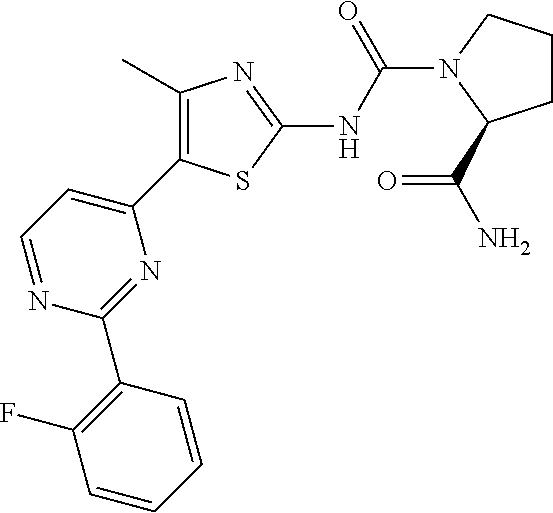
C1=NC(C2=C(F)C=CC=C2)=NC(C2=C(C)N=C(NC(=O)N3CCCC3C(=O)N)S2)=C1
